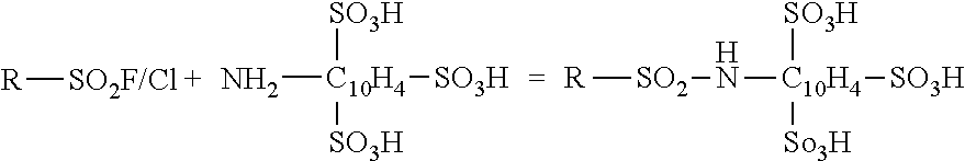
[C10H4]([SO3H])([SO3H])([SO3H])N.[R][SO2F/Cl].[SO2](N[C10H4]([SO3H])([So3H])[SO3H])[R]
